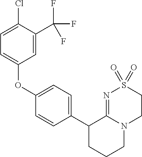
C1(OC2=CC=C(Cl)C(C(F)(F)F)=C2)=CC=C(C2CCCN3C2=NS(=O)(=O)CC3)C=C1
